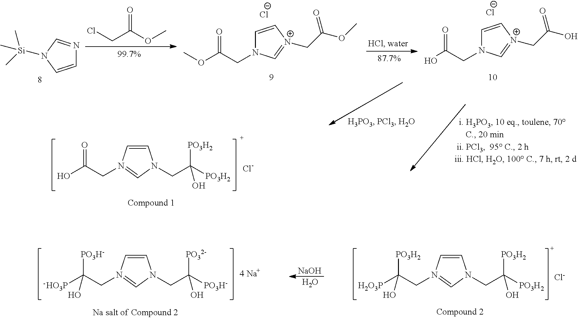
C1=CN([Si](C)(C)C)C=N1.ClCC(OC)=O.COC(CN1C=C[N+](CC(OC)=O)=C1)=O.[Cl-].OC(CN1C=C[N+](CC(O)=O)=C1)=O.[Cl-].C1=CN(CC(O)=O)=CN1CC([PO3H2])([PO3H2])O.[Cl-].[NaOH].O.C1=CN(CC([H2O3P])([PO3H2])O)=CN1CC([PO3H2])([PO3H2])O.[Cl-].C1=CN(CC([HO3P])([PO3H-])O)=CN1CC([PO3H-])([PO32-])O
